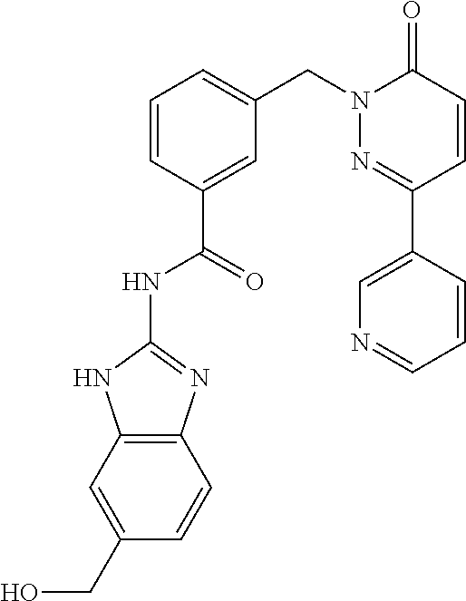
C1=CC(C(NC2=NC3=C(N2)C=C(CO)C=C3)=O)=CC(CN2N=C(C3=CN=CC=C3)C=CC2=O)=C1
